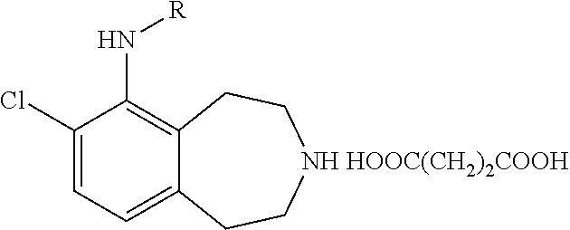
C1(Cl)=CC=C2C(=C1N[R])CC[NH HOOC(CH2)2COOH]CC2
